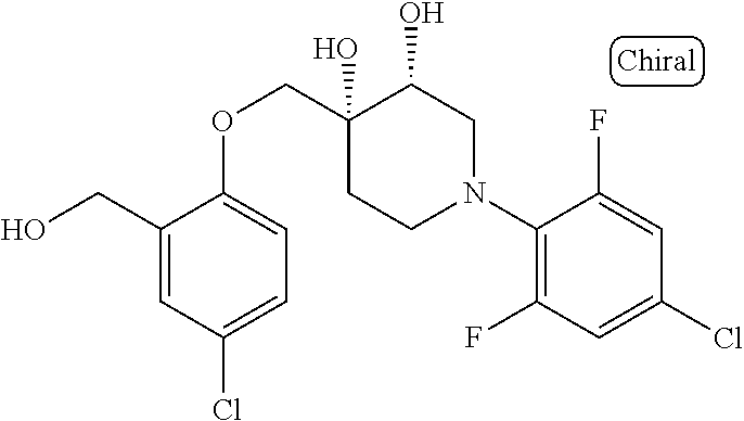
C1(N2CC(O)C(O)(COC3=CC=C(Cl)C=C3CO)CC2)=C(F)C=C(Cl)C=C1F
